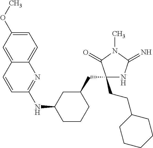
C1(CCC2CCCCC2)(CC2CC(NC3=NC4=CC=C(OC)C=C4C=C3)CCC2)NC(=N)N(C)C1=O
